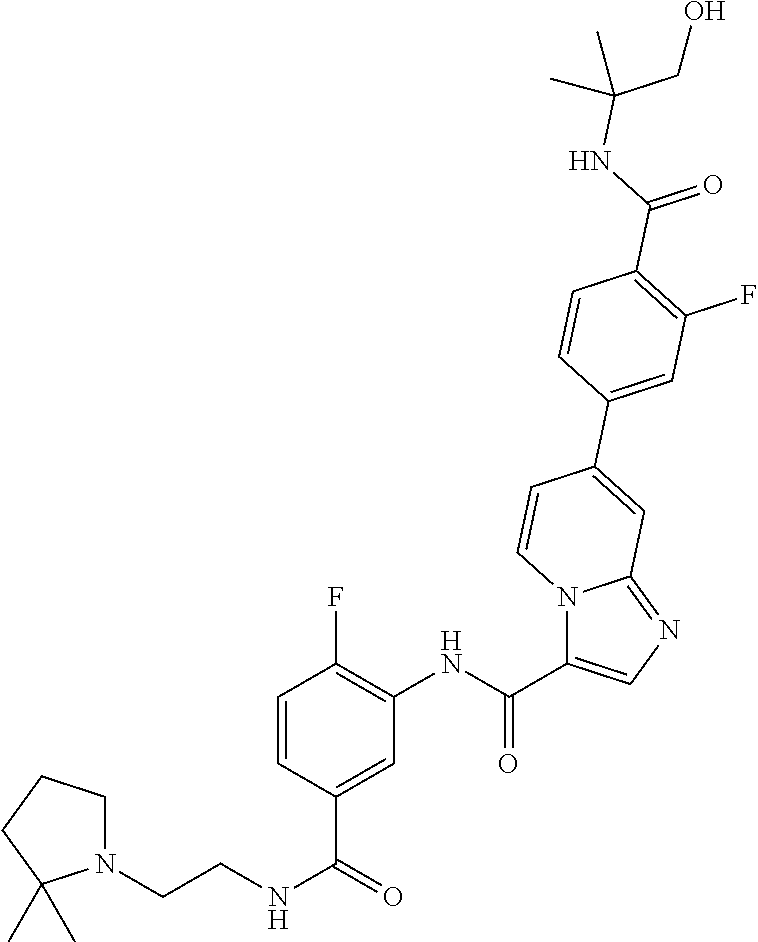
C1=CC(C(=O)NCCN2CCCC2(C)C)=CC(NC(=O)C2=CN=C3N2C=CC(C2=CC(F)=C(C(NC(C)(CO)C)=O)C=C2)=C3)=C1F
